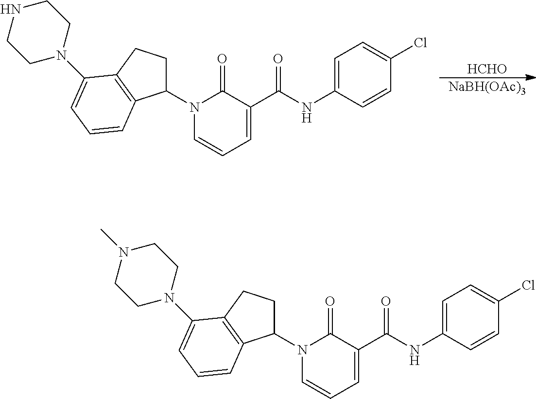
[HCHO].[NaBH(OAc)3].N1(C2CCC3=C2C=CC=C3N2CCNCC2)C=CC=C(C(NC2=CC=C(Cl)C=C2)=O)C1=O.N1(C2CCC3=C2C=CC=C3N2CCN(C)CC2)C=CC=C(C(NC2=CC=C(Cl)C=C2)=O)C1=O
